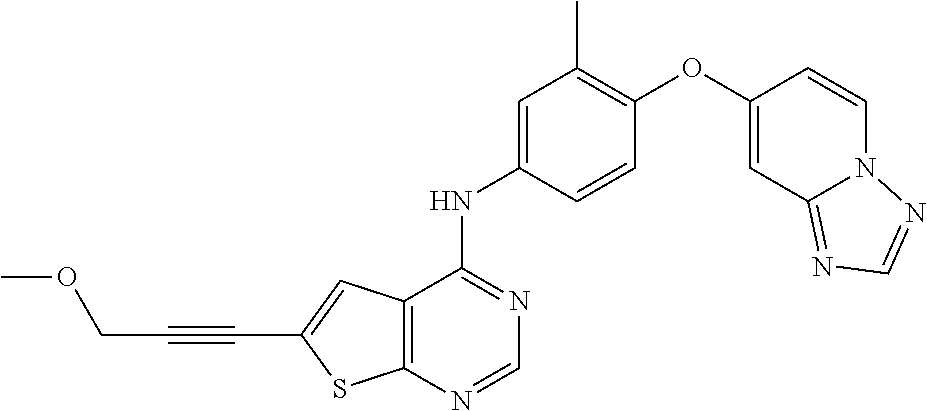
C12=C(C(NC3=CC(C)=C(OC4=CC5=NC=NN5C=C4)C=C3)=NC=N1)C=C(C#CCOC)S2
